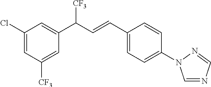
C1(Cl)=CC([CF3])=CC(C(C=CC2=CC=C(N3C=NC=N3)C=C2)[CF3])=C1
